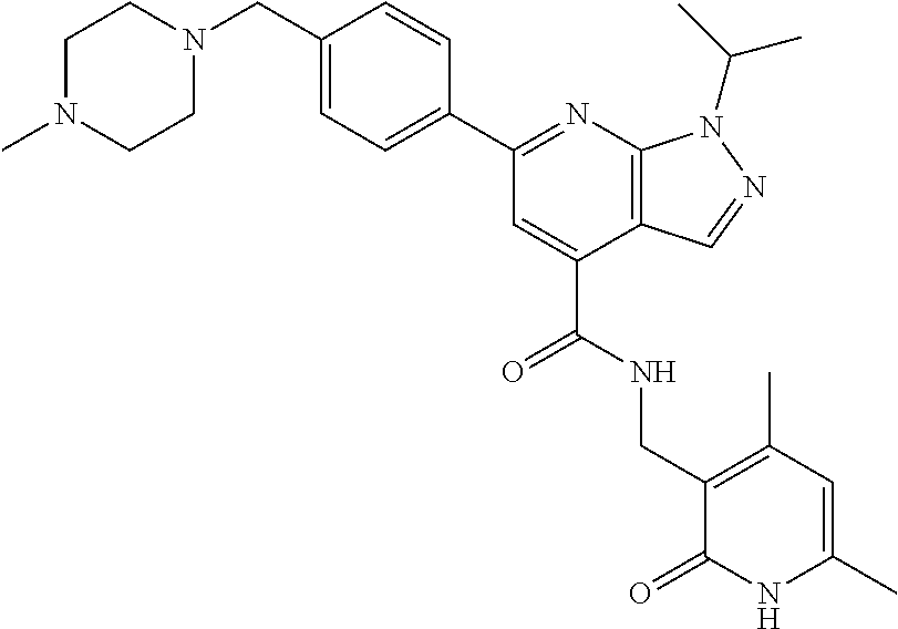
C1(CN2CCN(C)CC2)=CC=C(C2=NC3=C(C(C(NCC4=C(C)C=C(C)NC4=O)=O)=C2)C=NN3C(C)C)C=C1
